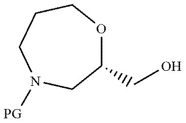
C1(CO)OCCCN([GP])C1
